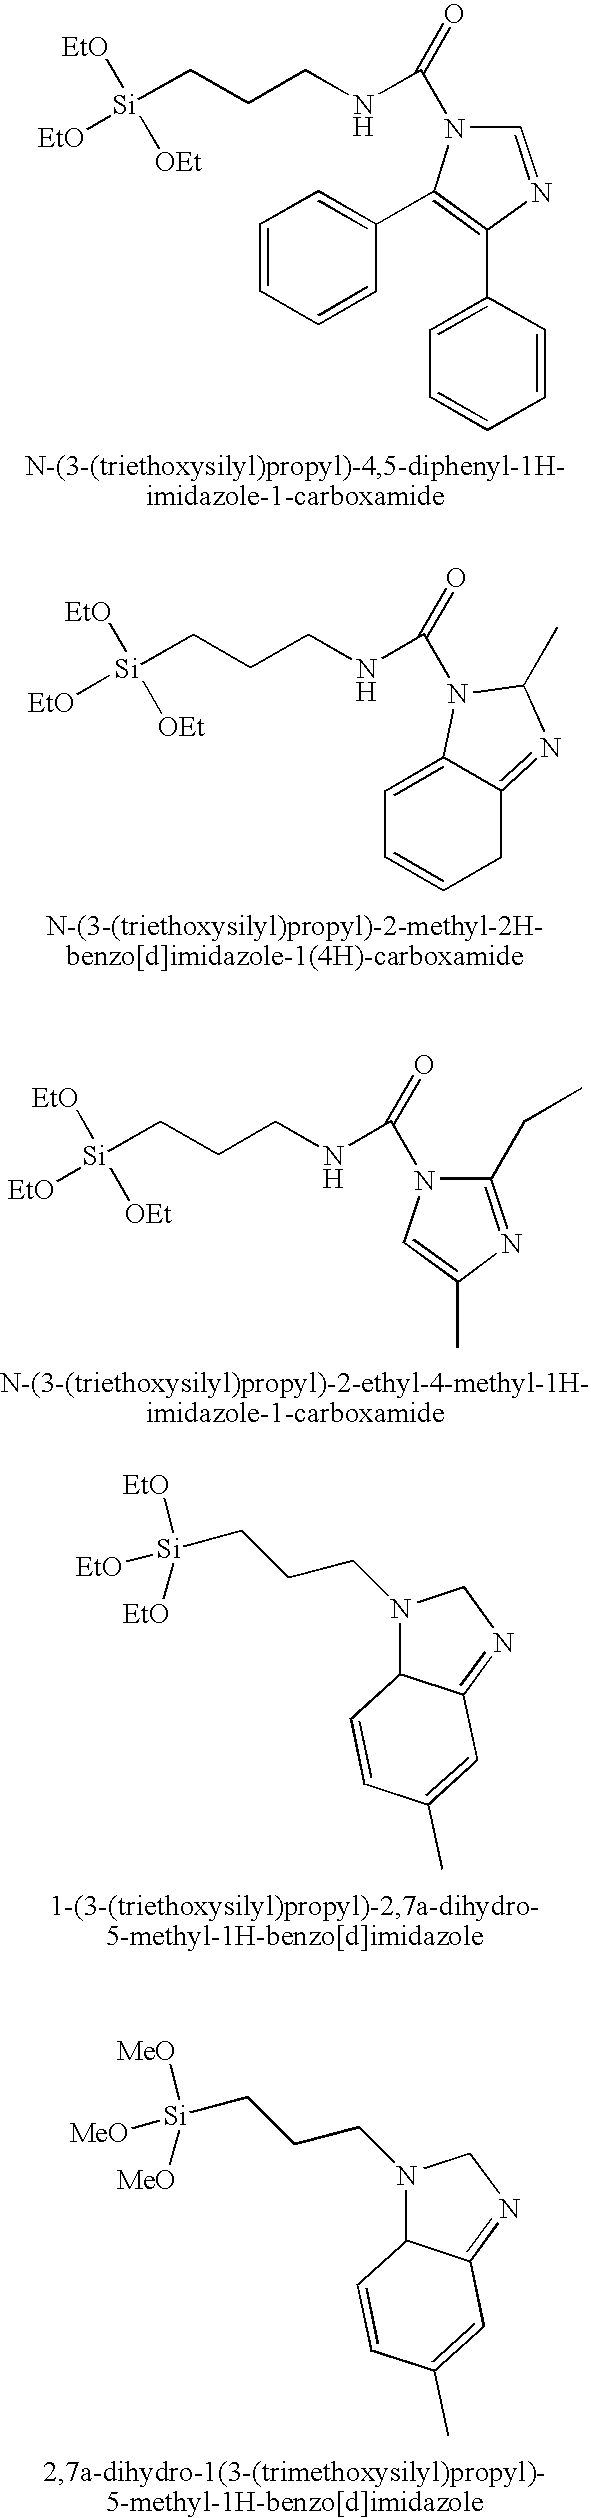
C1=NC(C2=CC=CC=C2)=C(C2=CC=CC=C2)N1C(NCCC[Si]([EtO])([EtO])[OEt])=O.C1=C2C(=NC(C)N2C(NCCC[Si]([EtO])([EtO])[OEt])=O)CC=C1.C1(CC)=NC(C)=CN1C(NCCC[Si]([EtO])([EtO])[OEt])=O.N1(CCC[Si]([EtO])([EtO])[EtO])C2C(=NC1)C=C(C)C=C2.N1(CCC[Si]([MeO])([MeO])[MeO])C2C(=NC1)C=C(C)C=C2
